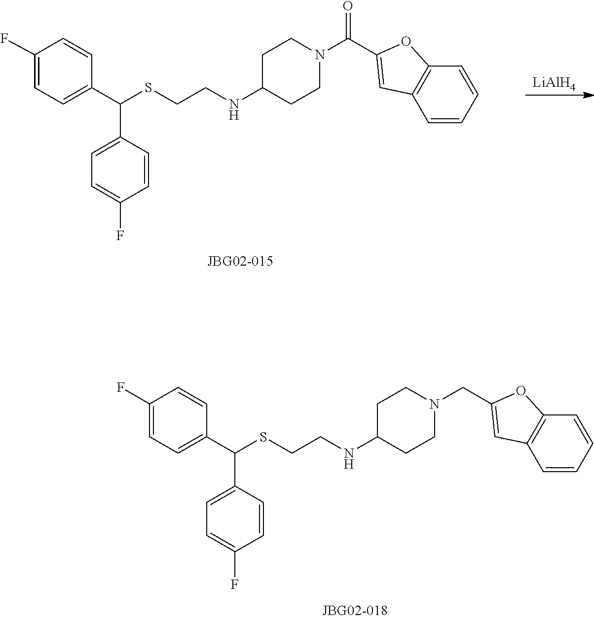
C1=CC(C(C2=CC=C(F)C=C2)SCCNC2CCN(CC3=CC4=C(C=CC=C4)O3)CC2)=CC=C1F.C1=CC(C(C2=CC=C(F)C=C2)SCCNC2CCN(C(C3=CC4=C(C=CC=C4)O3)=O)CC2)=CC=C1F.[LiAlH4]
